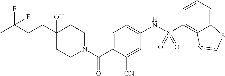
C1(O)(CCC(C)(F)F)CCN(C(C2=CC=C(NS(C3=C4C(=CC=C3)SC=N4)(=O)=O)C=C2[CN])=O)CC1
